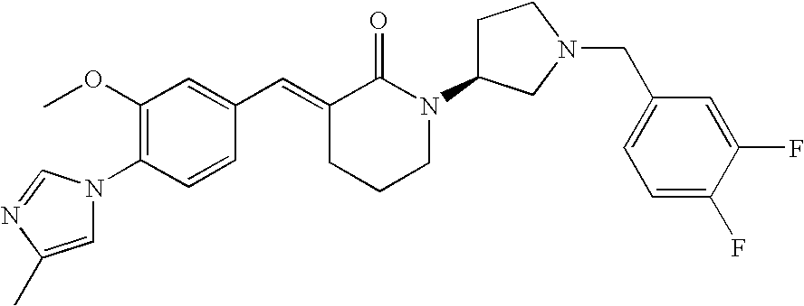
C1(OC)=C(N2C=C(C)N=C2)C=CC(C=C2CCCN(C3CCN(CC4=CC=C(F)C(F)=C4)C3)C2=O)=C1
